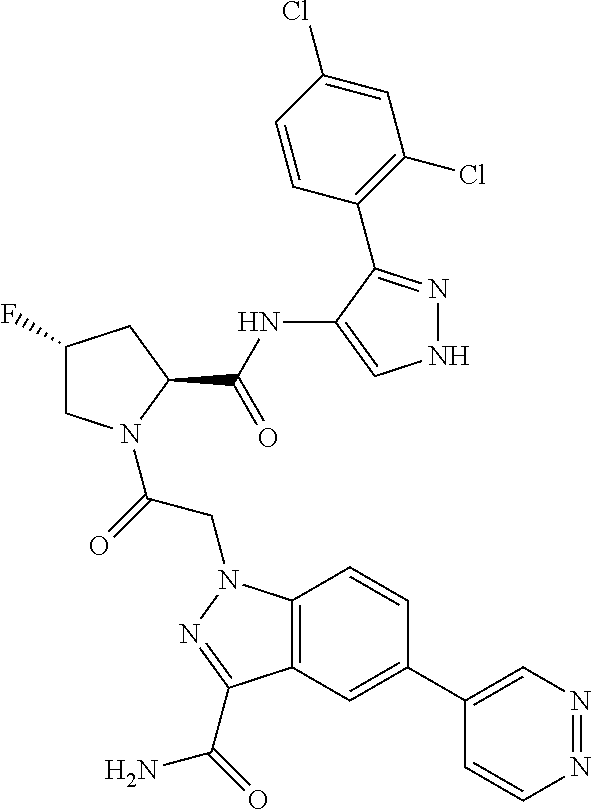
C1(C2=CC3=C(C=C2)N(CC(N2CC(F)CC2C(NC2=CNN=C2C2=C(Cl)C=C(Cl)C=C2)=O)=O)N=C3C(=O)N)=CN=NC=C1
